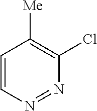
C1=CN=NC(Cl)=C1[Me]
